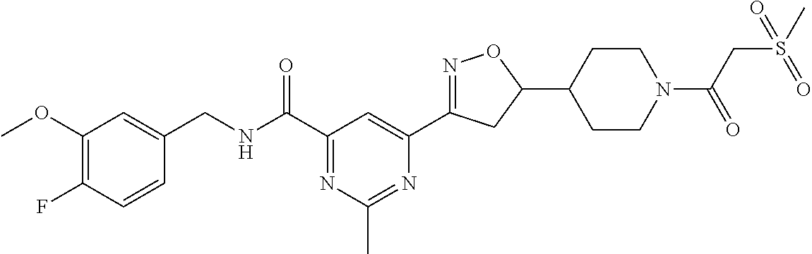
C1(CNC(C2=NC(C)=NC(C3=NOC(C4CCN(C(CS(C)(=O)=O)=O)CC4)C3)=C2)=O)=CC(OC)=C(F)C=C1
